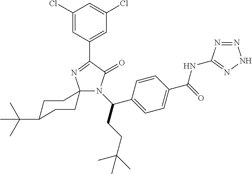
N1(C(CCC(C)(C)C)C2=CC=C(C(=O)NC3=NNN=N3)C=C2)C(=O)C(C2=CC(Cl)=CC(Cl)=C2)=NC12CCC(C(C)(C)C)CC2
